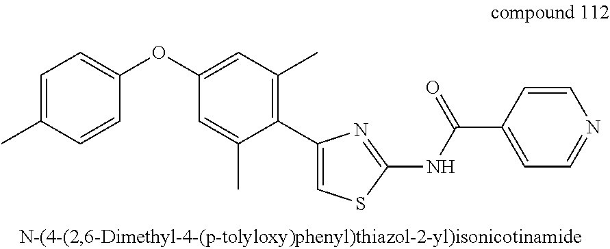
C1=C(C)C=CC(OC2=CC(C)=C(C3=CSC(NC(C4=CC=NC=C4)=O)=N3)C(C)=C2)=C1
